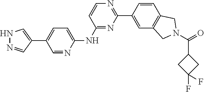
C1=C(C2=NC=CC(NC3=CC=C(C4=CNN=C4)C=N3)=N2)C=CC2=C1CN(C(=O)C1CC(F)(F)C1)C2
